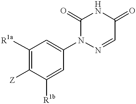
C1([Z])=C([R1a])C=C(N2N=CC(=O)NC2=O)C=C1[R1b]
